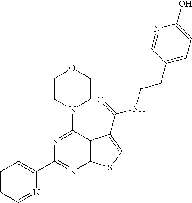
C1(C2=CC=CC=N2)=NC2=C(C(N3CCOCC3)=N1)C(C(=O)NCCC1=CC=C(O)N=C1)=CS2
